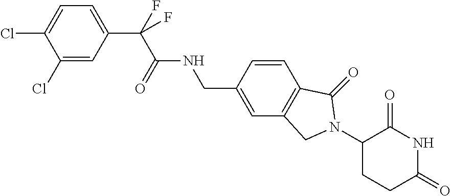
C1(Cl)=CC(C(F)(C(=O)NCC2=CC3=C(C=C2)C(=O)N(C2CCC(=O)NC2=O)C3)F)=CC=C1Cl
